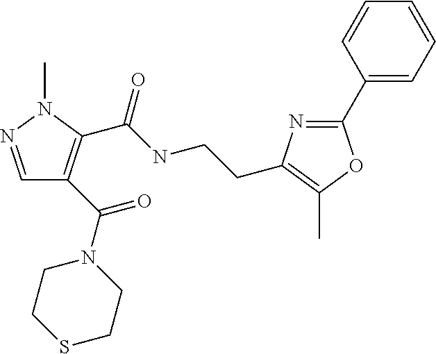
C1(C2=CC=CC=C2)=NC(CCNC(C2=C(C(N3CCSCC3)=O)C=NN2C)=O)=C(C)O1
